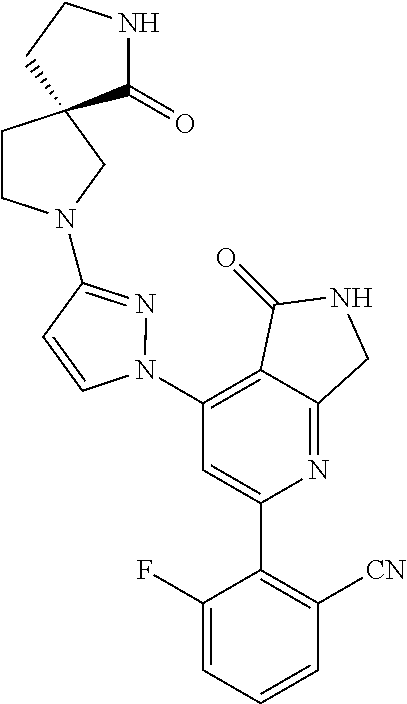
C1(N2N=C(N3CCC4(C3)C(=O)NCC4)C=C2)=C2C(=NC(C3=C([CN])C=CC=C3F)=C1)CNC2=O
